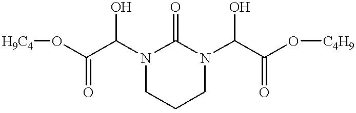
C(C(N1C(=O)N(C(C(O[C4H9])=O)O)CCC1)O)(=O)O[H9C4]
